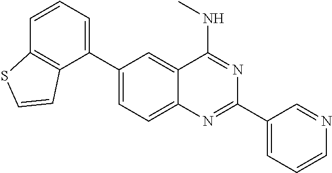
C1(C2=CC=CC3=C2C=CS3)=CC=C2C(=C1)C(NC)=NC(C1=CC=CN=C1)=N2
